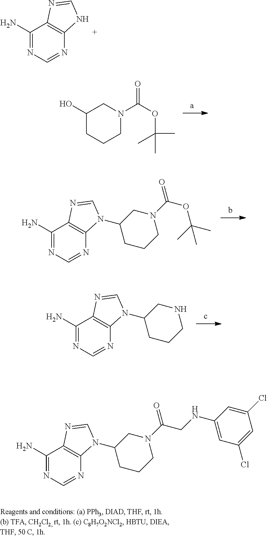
C1(N)=NC=NC2=C1N=CN2.C1(O)CCCN(C(OC(C)(C)C)=O)C1.C1(N)=NC=NC2=C1N=CN2C1CN(C(OC(C)(C)C)=O)CCC1.C1(N)=NC=NC2=C1N=CN2C1CNCCC1.C1(N)=NC=NC2=C1N=CN2C1CN(C(CNC2=CC(Cl)=CC(Cl)=C2)=O)CCC1
